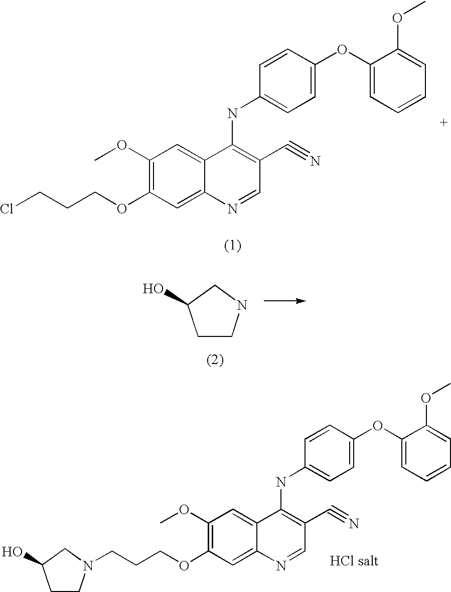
C1(OC)=C(OCCCCl)C=C2C(=C1)C(NC1=CC=C(OC3=CC=CC=C3OC)C=C1)=C(C#N)C=N2.C1CNCC1O.C1(OC)=C(OCCCN2CCC(O)C2)C=C2C(=C1)C(NC1=CC=C(OC3=CC=CC=C3OC)C=C1)=C(C#N)C=N2
